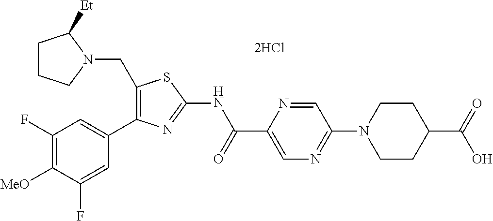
[MeO]C1=C(F)C=C(C2=C(CN3C([Et])CCC3)SC(NC(C3=CN=C(N4CCC(C(=O)O)CC4)C=N3)=O)=N2)C=C1F
